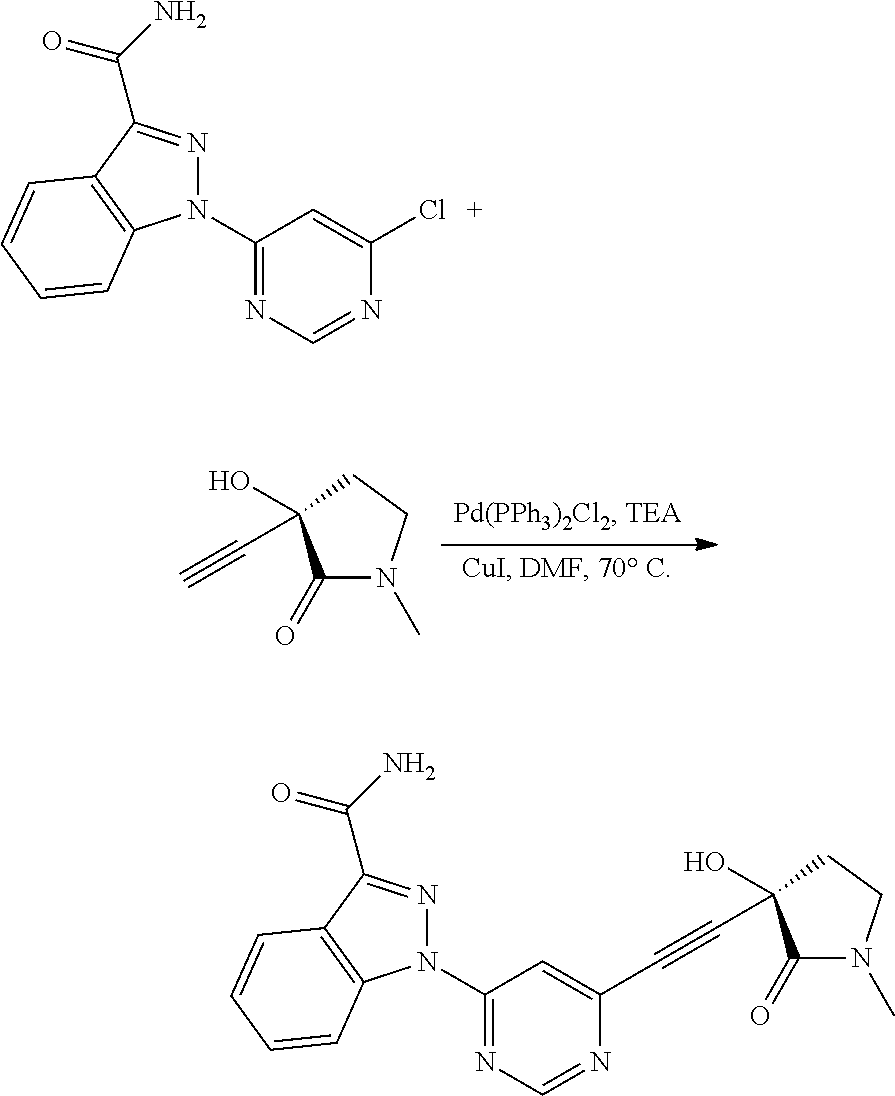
N1(C2=NC=NC(Cl)=C2)N=C(C(N)=O)C2=C1C=CC=C2.C1(=O)N(C)CCC1(O)C#C.C1(C#CC2(O)C(=O)N(C)CC2)=CC(N2N=C(C(=O)N)C3=C2C=CC=C3)=NC=N1
